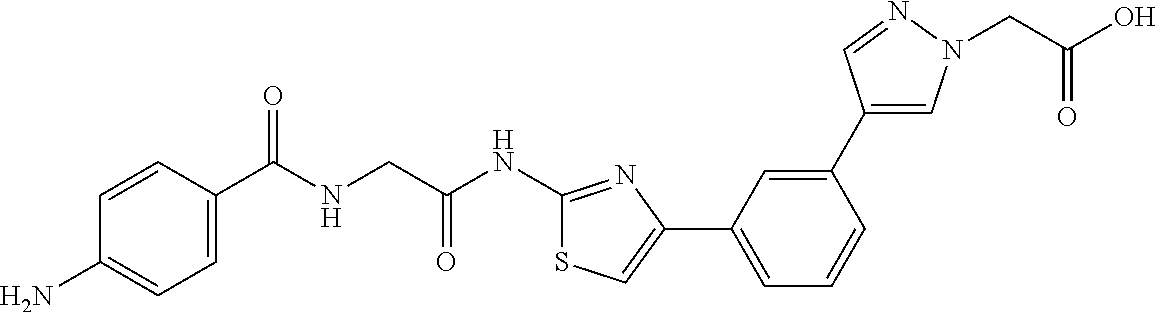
C1=CC(C(NCC(NC2=NC(C3=CC=CC(C4=CN(CC(O)=O)N=C4)=C3)=CS2)=O)=O)=CC=C1N
